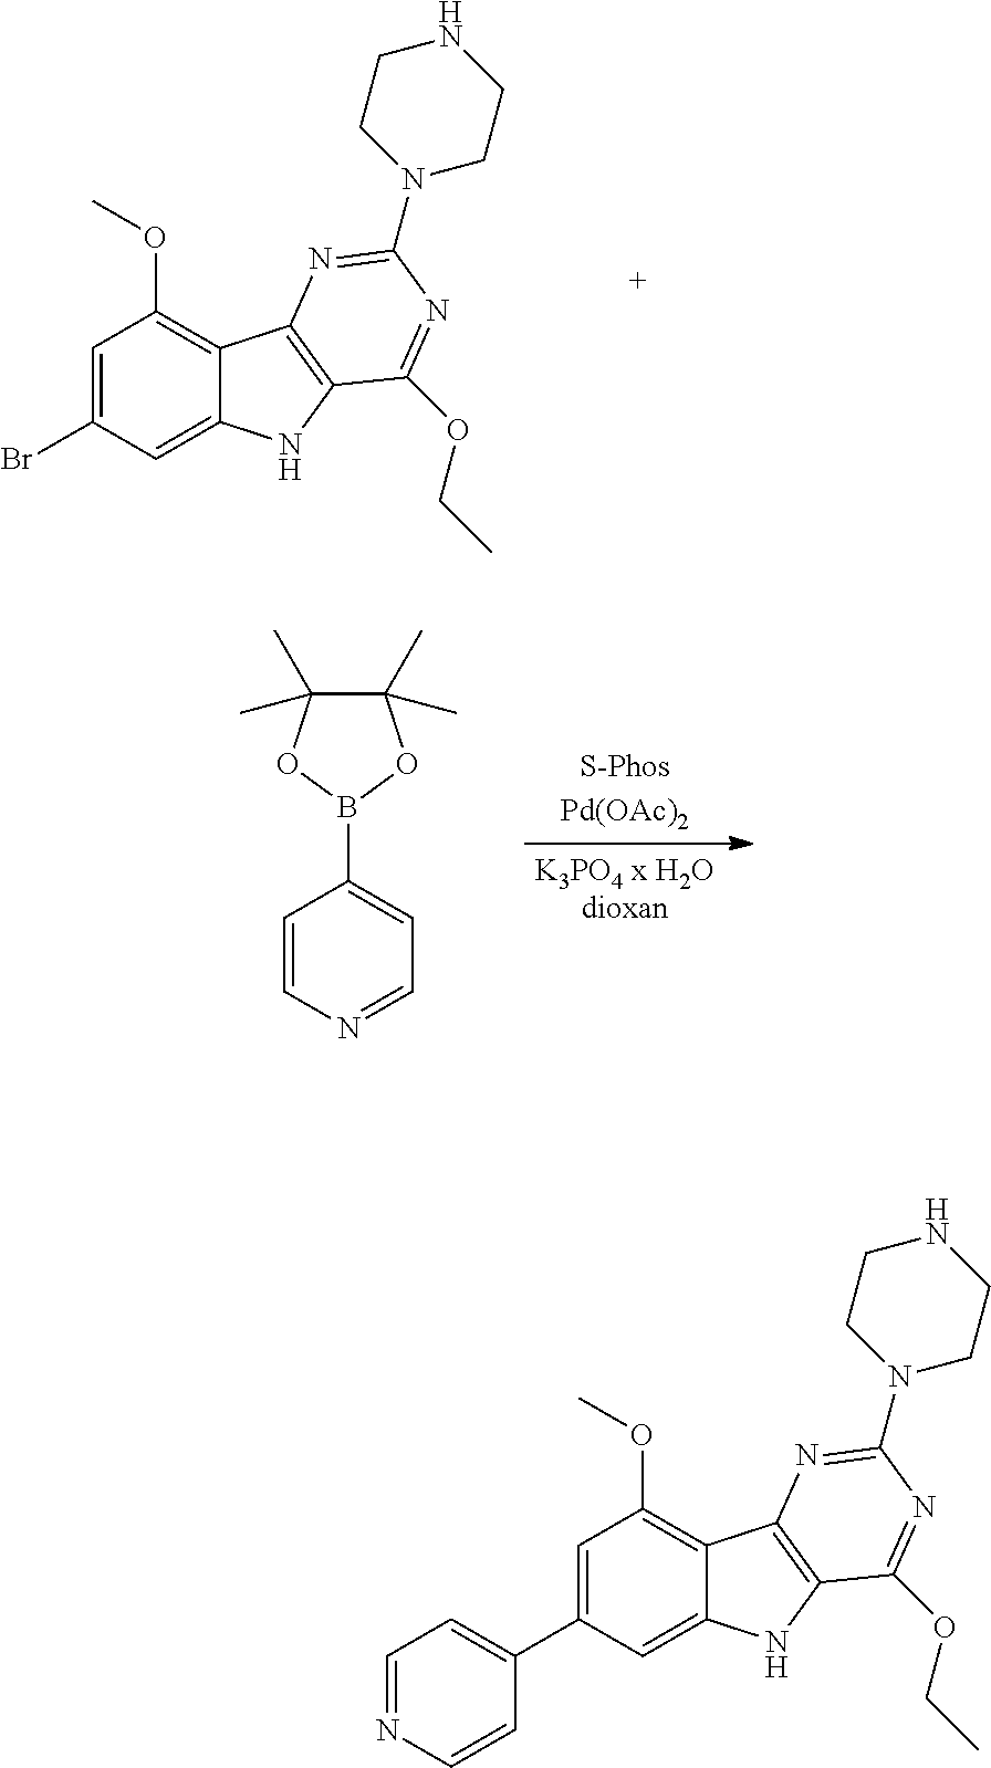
C1=C(Br)C=C2C(=C1OC)C1=C(N2)C(OCC)=NC(N2CCNCC2)=N1.C1(C)(C)C(C)(C)OB(C2=CC=NC=C2)O1.C1=C(C2=CC=NC=C2)C=C2C(=C1OC)C1=C(N2)C(OCC)=NC(N2CCNCC2)=N1
